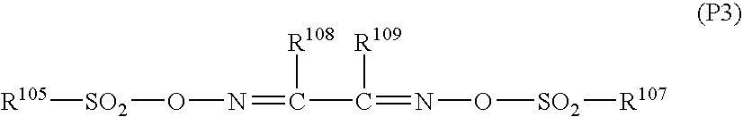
[R105][SO2]ON=C([R108])C(=NO[SO2][R107])[R109]
